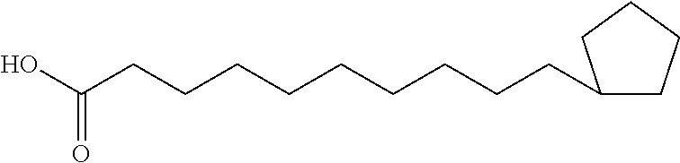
OC(CCCCCCCCCC1CCCC1)=O
